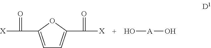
C1=C(C([X])=O)OC(C([X])=O)=C1.[A](O)O
